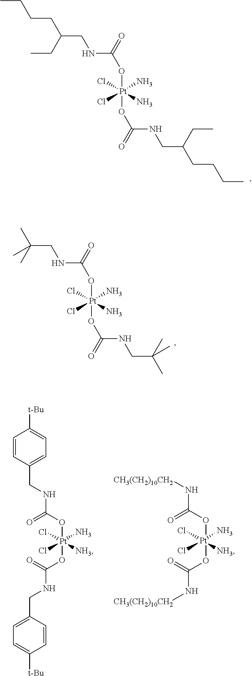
CCCCC(CC)CNC(=O)O[Pt](Cl)(Cl)(N)(N)OC(=O)NCC(CC)CCCC.CC(C)(CNC(=O)O[Pt](Cl)(Cl)(N)(N)OC(=O)NCC(C)(C)C)C.O([Pt](Cl)(Cl)(N)([NH3])OC(=O)NCC1=CC=C([t-Bu])C=C1)C(=O)NCC1=CC=C([t-Bu])C=C1.O([Pt](Cl)(Cl)(N)([NH3])OC(=O)N[CH3(CH2)10CH2])C(=O)N[CH3(CH2)10CH2]
